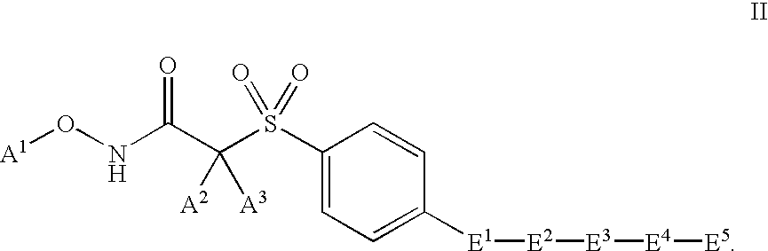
O([A1])NC(C([A2])([A3])S(=O)(=O)C1=CC=C([E1][E2][E3][E4][E5])C=C1)=O
